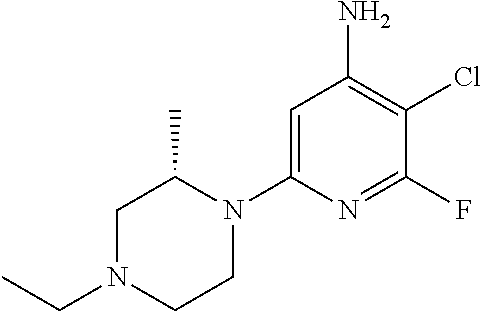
C1N(CC)CCN(C2=CC(N)=C(Cl)C(F)=N2)C1C
